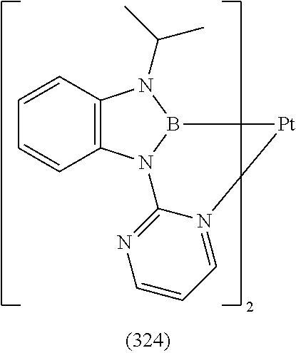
C12=C(N3B(N1C(C)C)[Pt]N1=CC=CN=C31)C=CC=C2
